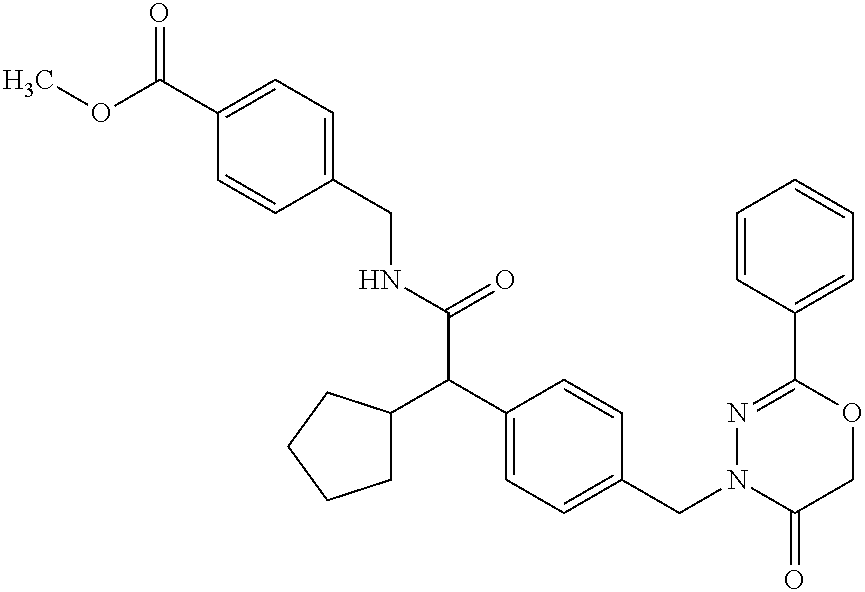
C(NC(C(C1=CC=C(CN2C(=O)COC(C3=CC=CC=C3)=N2)C=C1)C1CCCC1)=O)C1=CC=C(C(OC)=O)C=C1
